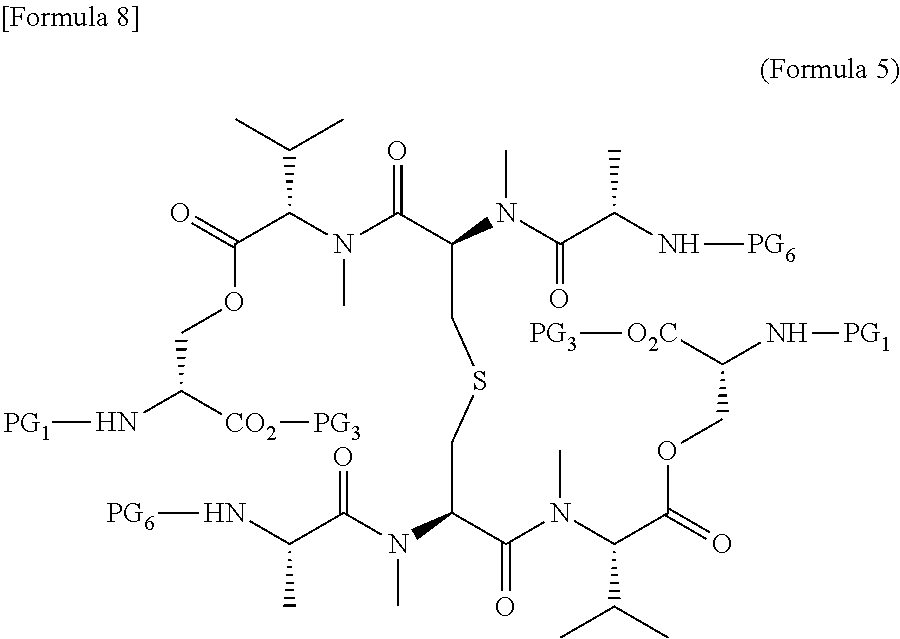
O=C(C(N(C(C(N(C(C(N[PG6])C)=O)C)CSCC(N(C(C(N[PG6])C)=O)C)C(N(C(C(=O)OCC(N[PG1])[O2C][PG3])C(C)C)C)=O)=O)C)C(C)C)OCC(N[PG1])[CO2][PG3]
